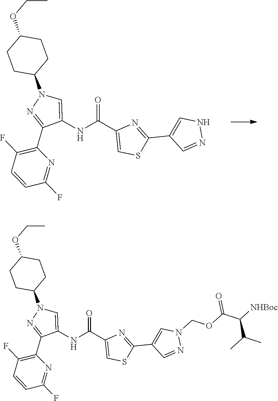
C1(F)=C(C2=NN(C3CCC(OCC)CC3)C=C2NC(C2=CSC(C3=CN(COC(=O)C(C(C)C)[NHBoc])N=C3)=N2)=O)N=C(F)C=C1.C1(F)=C(C2=NN(C3CCC(OCC)CC3)C=C2NC(C2=CSC(C3=CNN=C3)=N2)=O)N=C(F)C=C1
